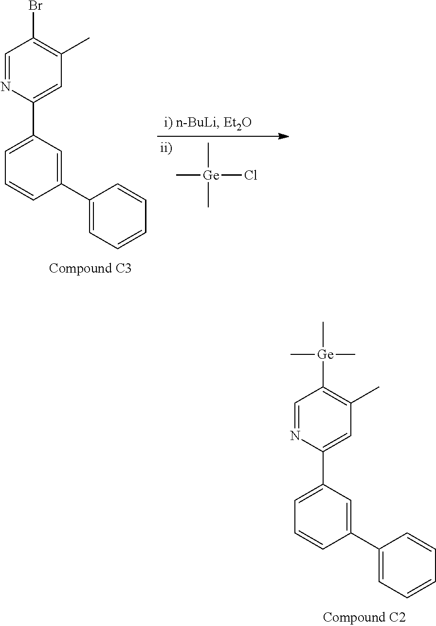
C[Ge](C)(C)Cl.C1=NC(C2=CC=CC(C3=CC=CC=C3)=C2)=CC(C)=C1Br.C1=NC(C2=CC=CC(C3=CC=CC=C3)=C2)=CC(C)=C1[Ge](C)(C)C
